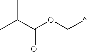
C(OC*)(C(C)C)=O
